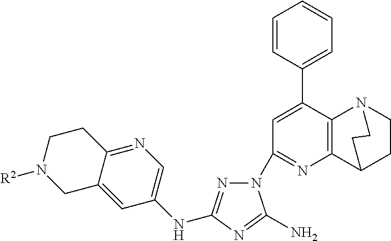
N1(C2=NC3=C(C(C4=CC=CC=C4)=C2)N2CCC3CC2)N=C(NC2=CN=C3C(=C2)CN([R2])CC3)N=C1N
